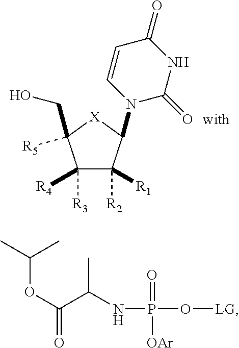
C1([R3])([R4])C([R2])([R1])C(N2C(=O)NC(=O)C=C2)[X]C1([R5])CO.[LG]OP(NC(C)C(=O)OC(C)C)(=O)[OAr]
